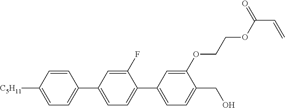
C1=CC([C5H11])=CC=C1C1=CC=C(C2=CC=C(CO)C(OCCOC(=O)C=C)=C2)C(F)=C1
